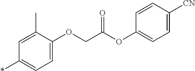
C1=C(C)C(OCC(OC2=CC=C([CN])C=C2)=O)=CC=C1*
